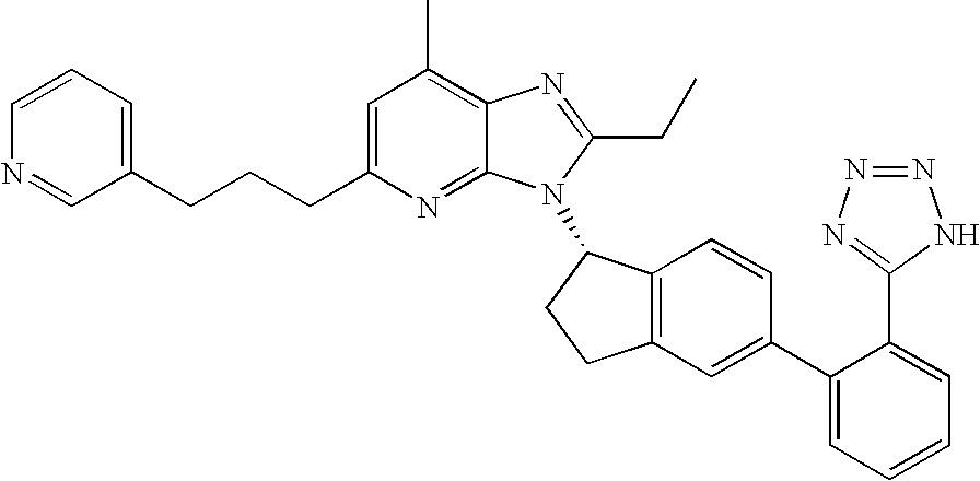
C1=C(CCCC2=CC=CN=C2)N=C2C(=C1C)N=C(CC)N2C1C2=C(CC1)C=C(C1=CC=CC=C1C1=NN=NN1)C=C2
